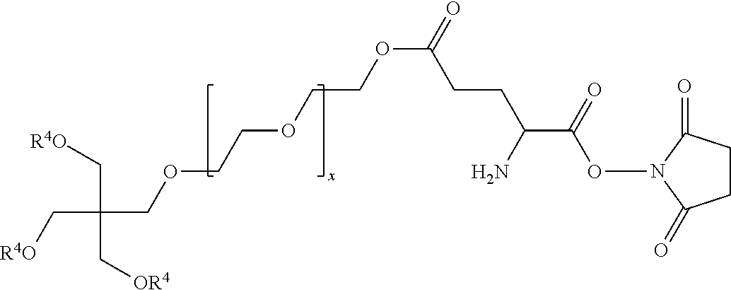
C(CCC(C(ON1C(=O)CCC1=O)=O)N)(=O)OCCOCCOCC(C[R4O])(C[R4O])C[OR4]
